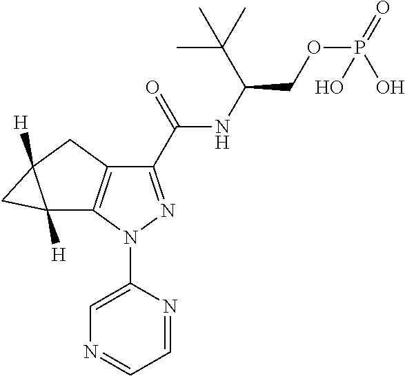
C1(C(NC(COP(=O)(O)O)C(C)(C)C)=O)=NN(C2=CN=CC=N2)C2=C1CC1([H])C2([H])C1
